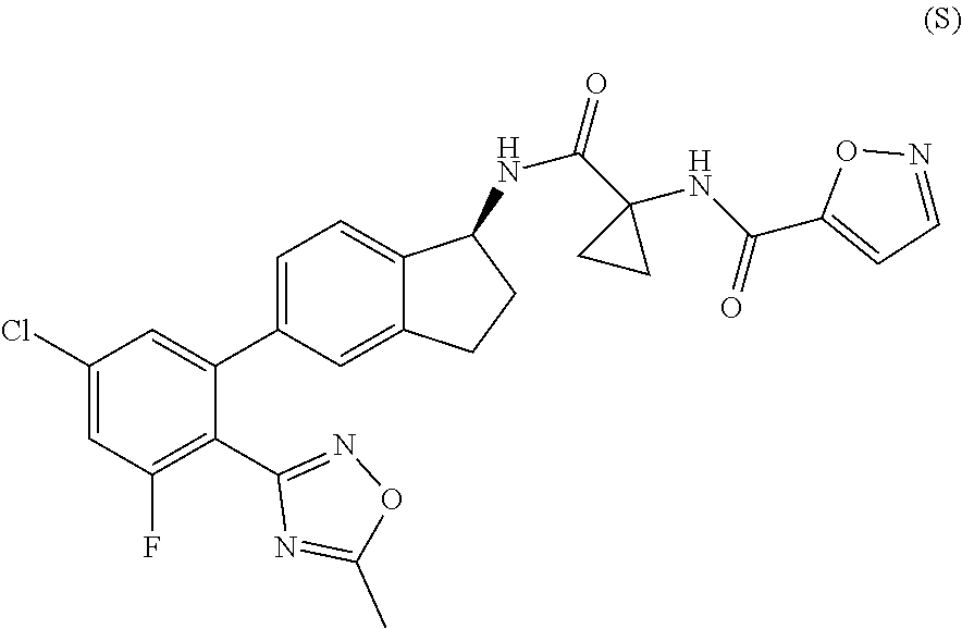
C1(Cl)=CC(F)=C(C2=NOC(C)=N2)C(C2=CC=C3C(=C2)CCC3NC(C2(NC(C3=CC=NO3)=O)CC2)=O)=C1
